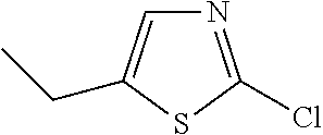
N1=C(Cl)SC(CC)=C1
